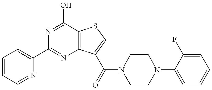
C1(C2=NC3=C(C(O)=N2)SC=C3C(=O)N2CCN(C3=CC=CC=C3F)CC2)=CC=CC=N1
